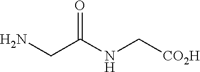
[CO2H]CNC(CN)=O
